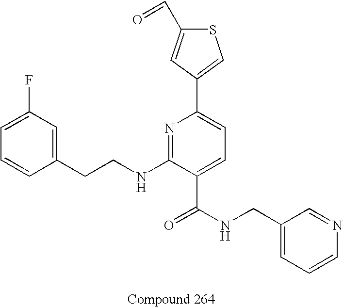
C1=CC(CCNC2=NC(C3=CSC(C=O)=C3)=CC=C2C(NCC2=CC=CN=C2)=O)=CC(F)=C1
